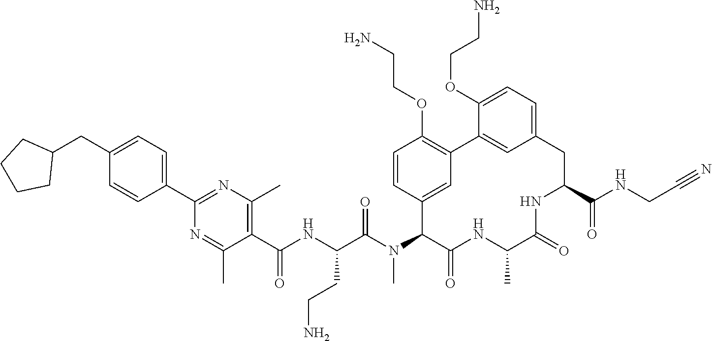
C1(C(NC(C(N(C2C(=O)NC(C)C(=O)NC(C(NCC#N)=O)CC3=CC=C(OCCN)C(=C3)C3=C(OCCN)C=CC2=C3)C)=O)CCN)=O)=C(C)N=C(C2=CC=C(CC3CCCC3)C=C2)N=C1C
